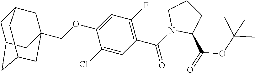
C1(Cl)=CC(C(N2CCCC2C(=O)OC(C)(C)C)=O)=C(F)C=C1OCC12CC3CC(CC(C1)C3)C2
